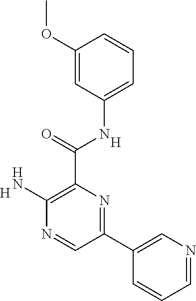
C1=NC=C(C2=NC(C(=O)NC3=CC=CC(OC)=C3)=C(N)N=C2)C=C1.[H].[H]
